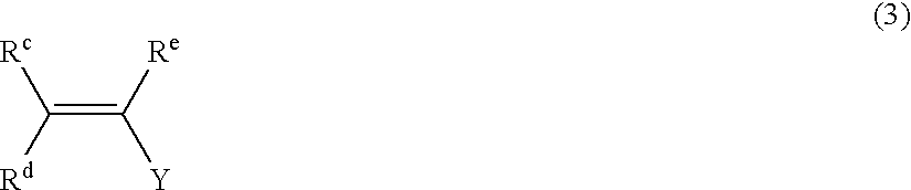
C(=C([Re])[Y])([Rc])[Rd]
